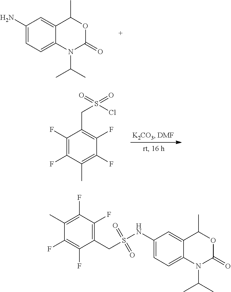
C1(N)=CC=C2C(=C1)C(C)OC(=O)N2C(C)C.C1(F)=C(F)C(C)=C(F)C(F)=C1CS(=O)(=O)Cl.C1(C)=C(F)C(F)=C(CS(=O)(=O)NC2=CC=C3C(=C2)C(C)OC(=O)N3C(C)C)C(F)=C1F
